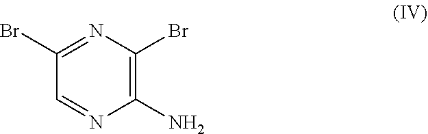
C1(Br)=NC(Br)=C(N)N=C1
